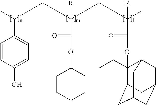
C1=CC(O)=CC=C1C(C)CC(C(=O)OC1CCCCC1)(CC(C)(C(=O)OC1(CC)C2CC3CC(CC1C3)C2)[R])[R]
